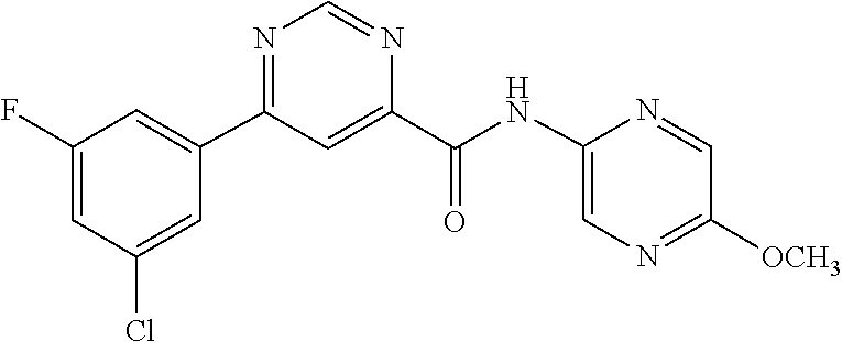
C1([OCH3])=NC=C(NC(C2=CC(C3=CC(F)=CC(Cl)=C3)=NC=N2)=O)N=C1
